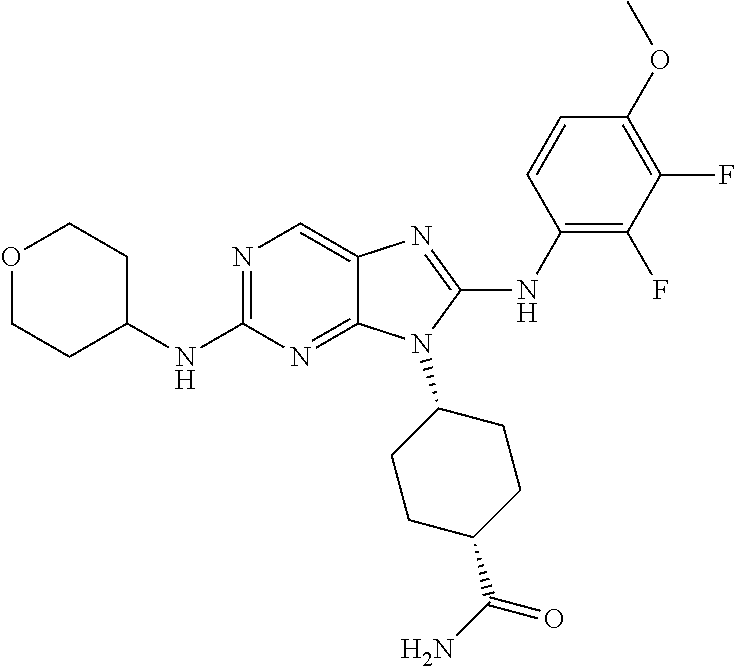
N1=C(NC2CCOCC2)N=C2C(=C1)N=C(NC1=C(F)C(F)=C(OC)C=C1)N2C1CCC(C(N)=O)CC1
